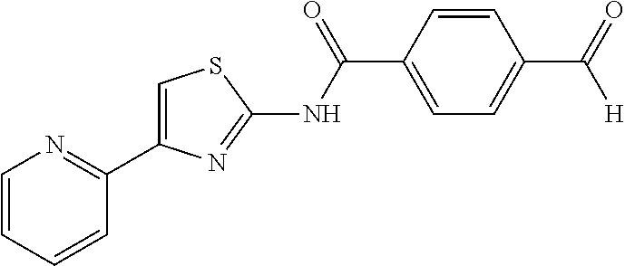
C1=CC=CC(C2=CSC(NC(=O)C3=CC=C(C([H])=O)C=C3)=N2)=N1
